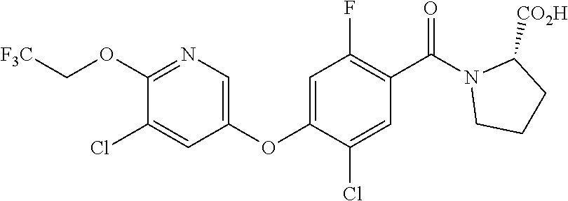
C1(OC2=CC(F)=C(C(N3CCCC3[CO2H])=O)C=C2Cl)=CN=C(OC[F3C])C(Cl)=C1
